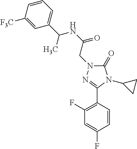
C1([F3C])=CC(C(NC(=O)CN2C(=O)N(C3CC3)C(C3=C(F)C=C(F)C=C3)=N2)C)=CC=C1
